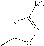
N1=C(C)ON=C1[R]
